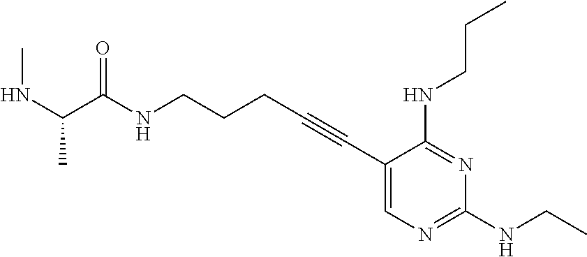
N(CCCC#CC1=CN=C(NCC)N=C1NCCC)C(=O)C(NC)C
